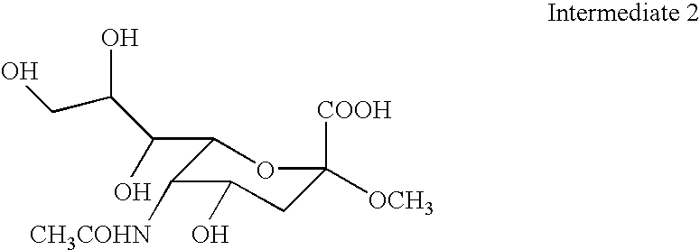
[COOH]C1([OCH3])CC(O)C([CH3COHN])C(C(C(CO)O)O)O1
